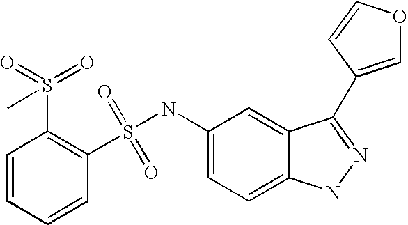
C1=CC=CC(S(NC2=CC=C3C(=C2)C(C2=COC=C2)=NN3)(=O)=O)=C1S(=O)(C)=O
